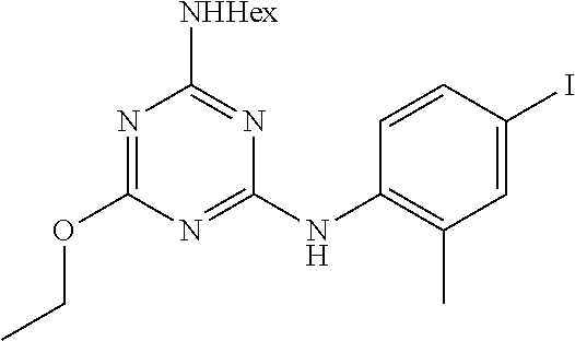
N1=C(NC2=C(C)C=C(I)C=C2)N=C([NHHex])N=C1OCC
